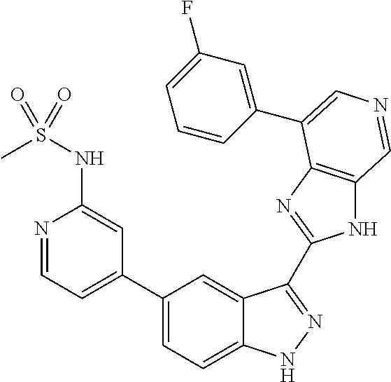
C1(C2=CC=NC(NS(C)(=O)=O)=C2)=CC=C2C(=C1)C(C1=NC3=C(N1)C=NC=C3C1=CC(F)=CC=C1)=NN2
